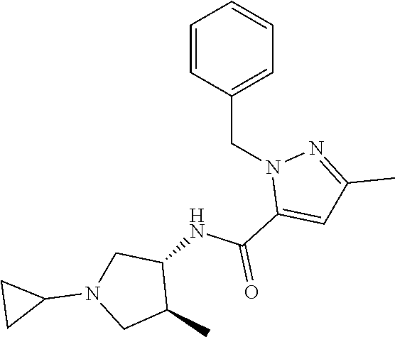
C1=CC(CN2C(C(NC3CN(C4CC4)CC3C)=O)=CC(C)=N2)=CC=C1
